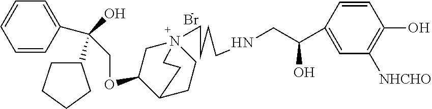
Br.C1=CC(C(O)(C2CCCC2)COC2C3CCN(CCCCNCC(O)C4=CC([NHCHO])=C(O)C=C4)(C2)CC3)=CC=C1
